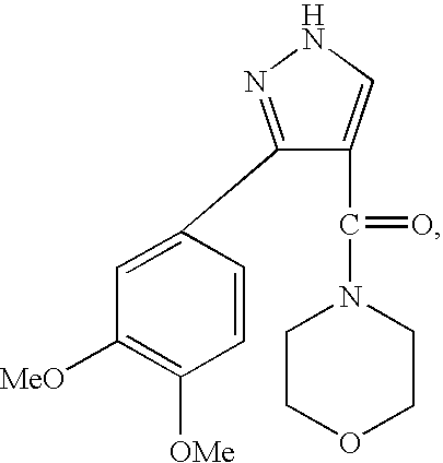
C1(C2=CC([MeO])=C([OMe])C=C2)=NNC=C1C(=O)N1CCOCC1
